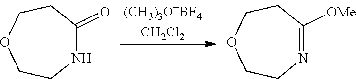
O1CCNC(=O)CC1.O1CCN=C([OMe])CC1
